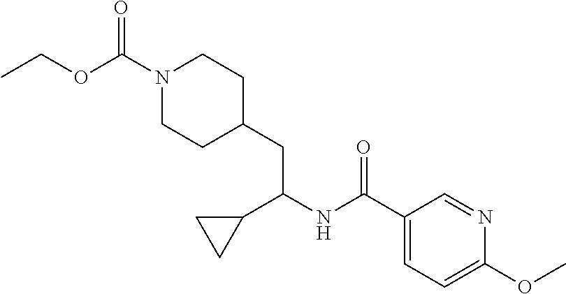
O(C)C1=CC=C(C(NC(C2CC2)CC2CCN(C(=O)OCC)CC2)=O)C=N1
